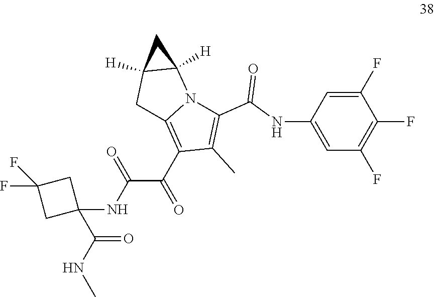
C1(F)=CC(NC(C2=C(C)C(C(C(NC3(C(NC)=O)CC(F)(F)C3)=O)=O)=C3N2C2([H])C([H])(C3)C2)=O)=CC(F)=C1F
